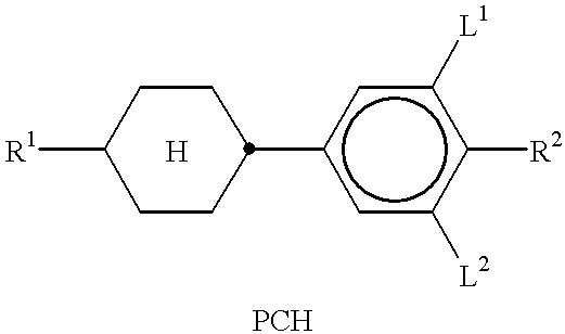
[R1]C1CCC(c2cc([L2])c([R2])c([L1])c2)CC1.[H]
